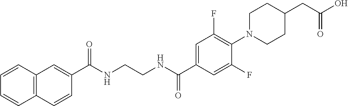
C(NCCNC(C1=CC(F)=C(N2CCC(CC(O)=O)CC2)C(F)=C1)=O)(=O)C1=CC2=C(C=C1)C=CC=C2
